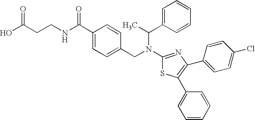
C(CCNC(C1=CC=C(CN(C(C)C2=CC=CC=C2)C2=NC(C3=CC=C(Cl)C=C3)=C(C3=CC=CC=C3)S2)C=C1)=O)(O)=O
